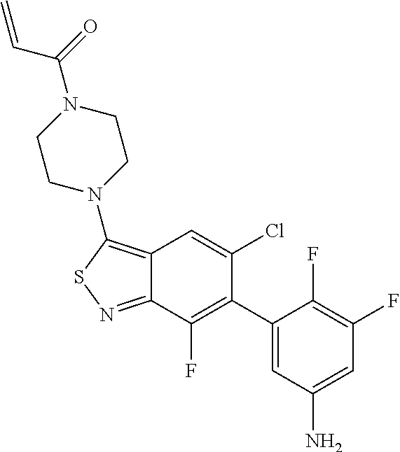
C12=C(N3CCN(C(C=C)=O)CC3)SN=C1C(F)=C(C1=CC(N)=CC(F)=C1F)C(Cl)=C2
